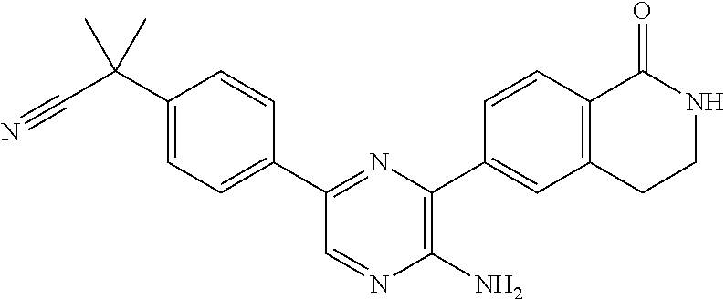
C1(N)=C(C2=CC3=C(C=C2)C(=O)NCC3)N=C(C2=CC=C(C(C#N)(C)C)C=C2)C=N1
